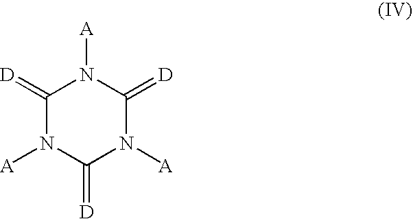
C1(=[D])N([A])C(=[D])N([A])C(=[D])N1[A]
